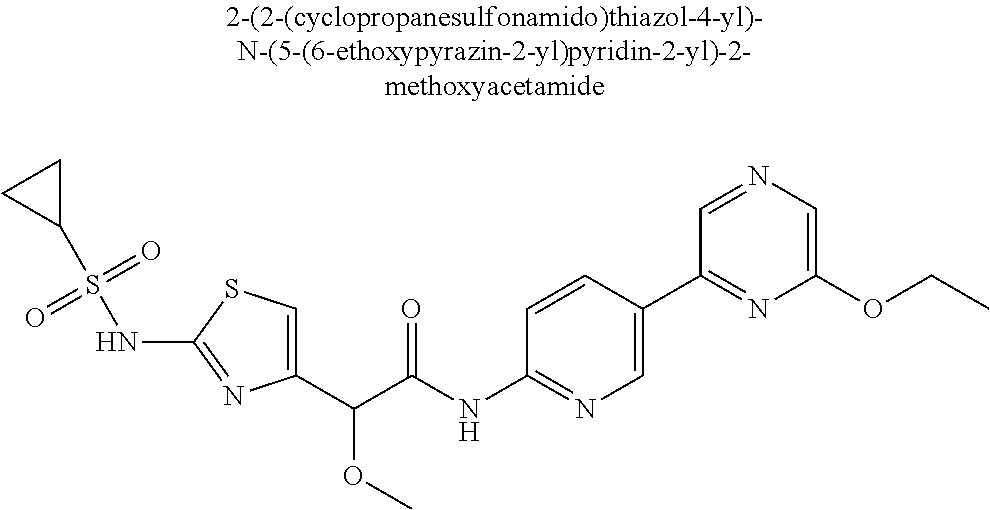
C1(C(C(NC2=NC=C(C3=NC(OCC)=CN=C3)C=C2)=O)OC)=CSC(NS(C2CC2)(=O)=O)=N1
